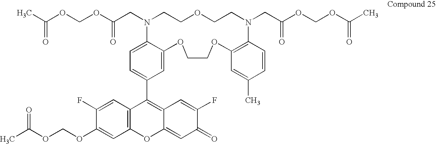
C(CN1CCOCCN(CC(OCOC(C)=O)=O)C2=C(C=C(C)C=C2)OCCOC2=CC(C3=C4C(=CC(=O)C(F)=C4)OC4=C3C=C(F)C(OCOC(C)=O)=C4)=CC=C12)(OCOC(C)=O)=O
